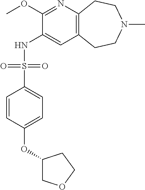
C12=C(CCN(C)CC1)C=C(NS(C1=CC=C(OC3COCC3)C=C1)(=O)=O)C(OC)=N2
